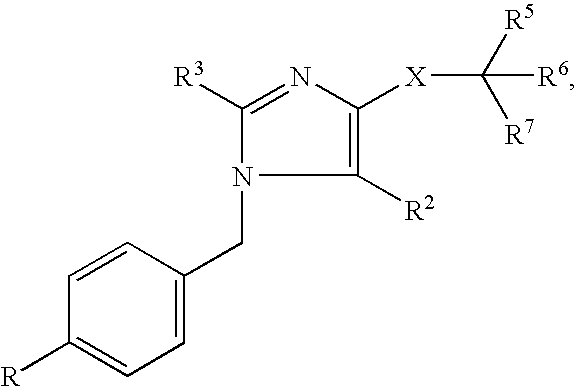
C1([R2])=C([X]C([R5])([R7])[R6])N=C([R3])N1CC1=CC=C([R])C=C1
